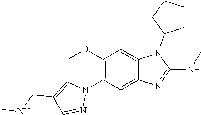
C1(OC)=C(N2C=C(CNC)C=N2)C=C2C(=C1)N(C1CCCC1)C(NC)=N2
